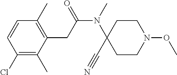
C1(Cl)=C(C)C(CC(N(C)C2(C#N)CCN(OC)CC2)=O)=C(C)C=C1
